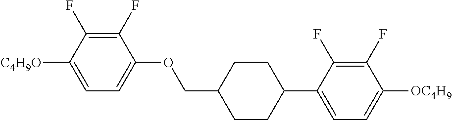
C1(F)=C(F)C([C4H9O])=CC=C1OCC1CCC(C2=CC=C([OC4H9])C(F)=C2F)CC1
